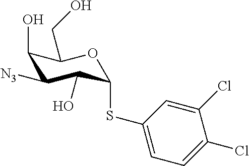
C1(O)C([N3])C(O)C(SC2=CC=C(Cl)C(Cl)=C2)OC1CO
